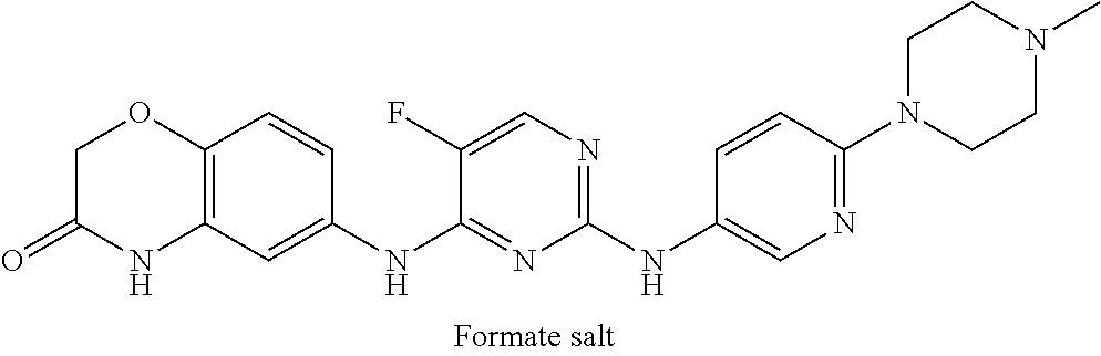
C1(NC2=CN=C(N3CCN(C)CC3)C=C2)=NC=C(F)C(NC2=CC3=C(C=C2)OCC(=O)N3)=N1
